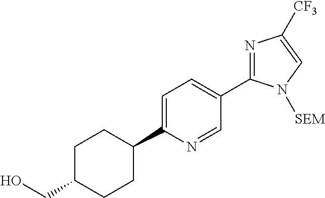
N1=C(C2=CC=C(C3CCC(CO)CC3)N=C2)N([SEM])C=C1[CF3]
